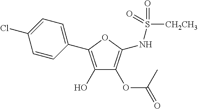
C1=CC(C2=C(O)C(OC(=O)C)=C(NS(=O)(=O)[CH2CH3])O2)=CC=C1Cl
